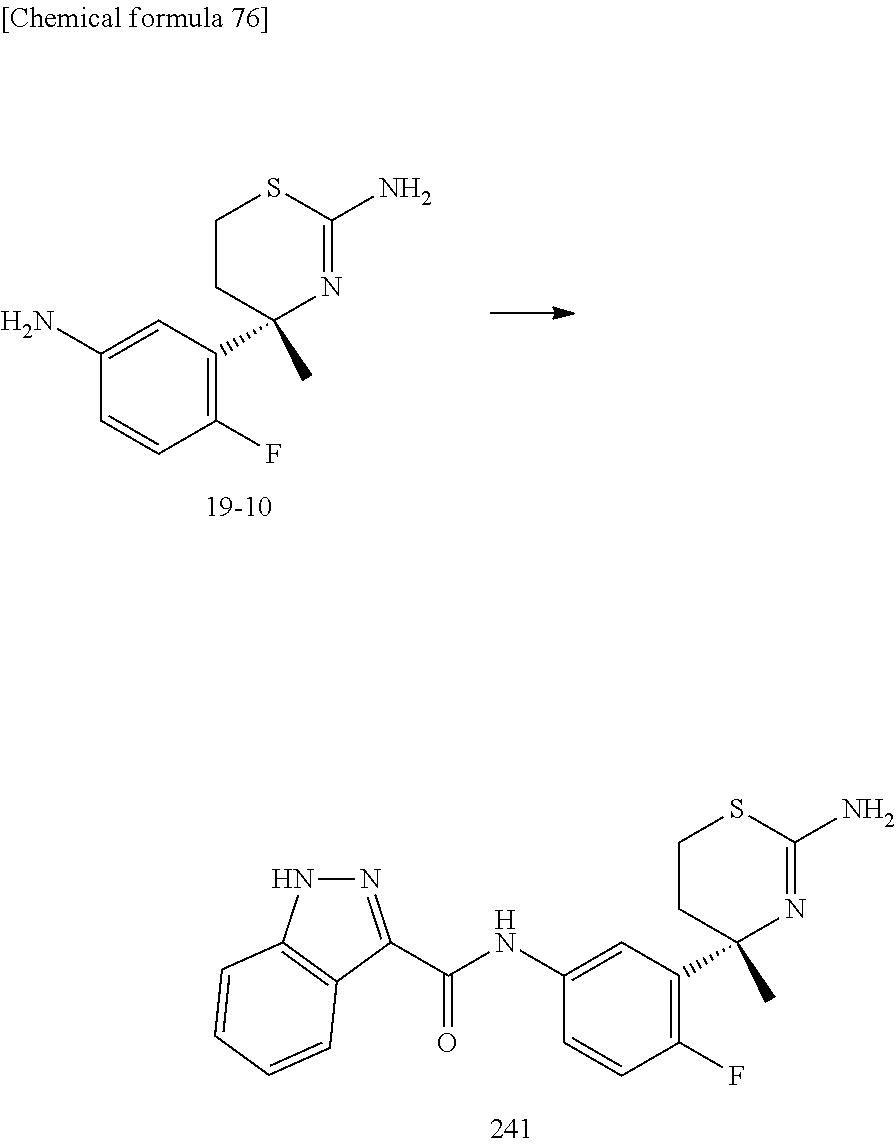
C1=CC(F)=C(C2(C)N=C(N)SCC2)C=C1N.C1=CC(F)=C(C2(C)N=C(N)SCC2)C=C1NC(=O)C1=NNC2=C1C=CC=C2
